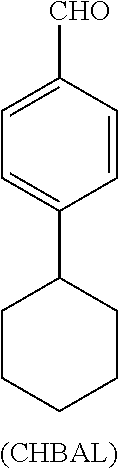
C1=CC([CHO])=CC=C1C1CCCCC1
